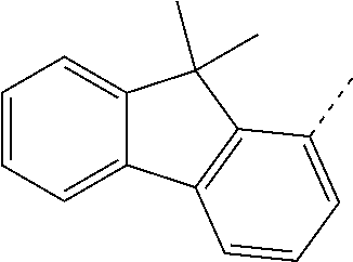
C1=CC=C2C(=C1)C(C)(C)C1=C2C=CC=C1C
